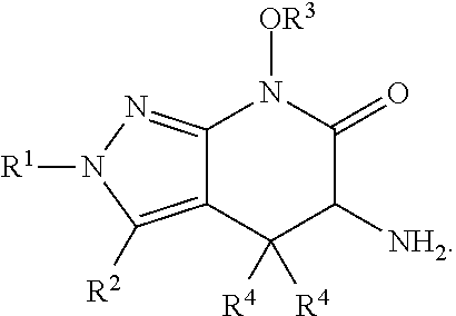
C12=NN([R1])C([R2])=C1C([R4])([R4])C([NH2])C(=O)N2[OR3]
